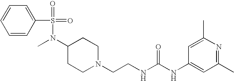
C1=CC(S(=O)(N(C2CCN(CCNC(NC3=CC(C)=NC(C)=C3)=O)CC2)C)=O)=CC=C1
